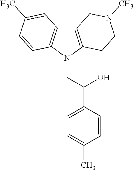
C12=C(N(CC(C3=CC=C(C)C=C3)O)C3=C1C=C(C)C=C3)CCN(C)C2
